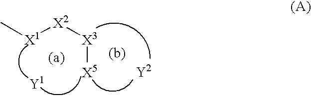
[X1]([X2][X3][X5])C.[Y2]
